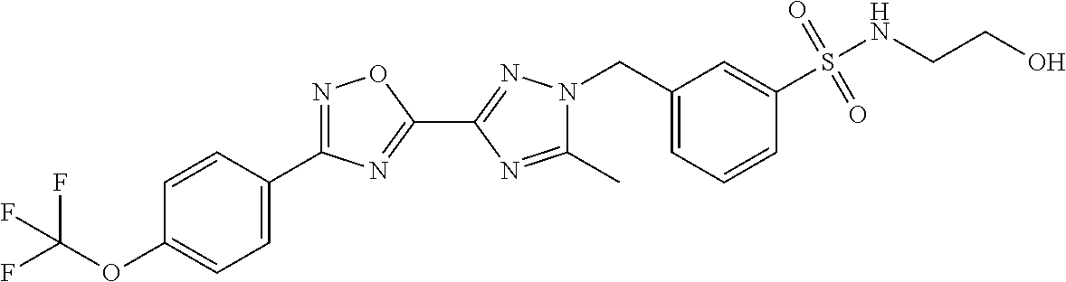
C1(C)=NC(C2=NC(C3=CC=C(OC(F)(F)F)C=C3)=NO2)=NN1CC1=CC=CC(S(NCCO)(=O)=O)=C1
